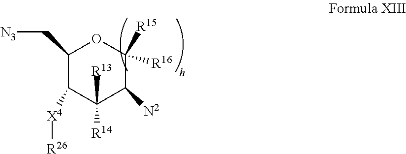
C1(C[N3])C([X4][R26])C([R14])([R13])C([N2])C([R15])([R16])O1
